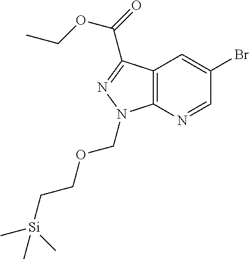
C12=C(N=CC(Br)=C1)N(COCC[Si](C)(C)C)N=C2C(OCC)=O
